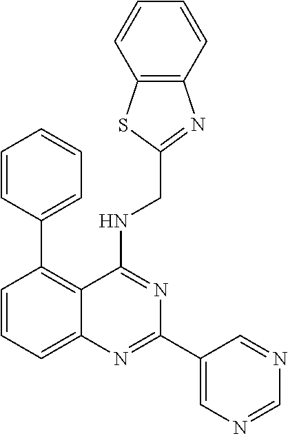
C1(C2=C3C(=CC=C2)N=C(C2=CN=CN=C2)N=C3NCC2=NC3=C(S2)C=CC=C3)=CC=CC=C1
